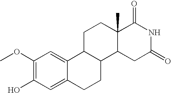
OC1=C(OC)C=C2C(=C1)CCC1C2CCC2(C)C1CC(=O)NC2=O
